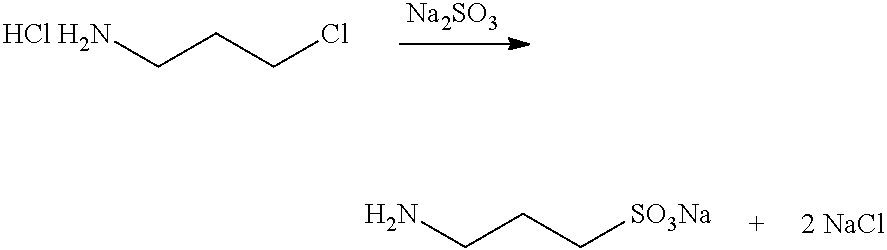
NCCC[SO3Na].[HCl H2N]CCCCl.[Na2SO3]
